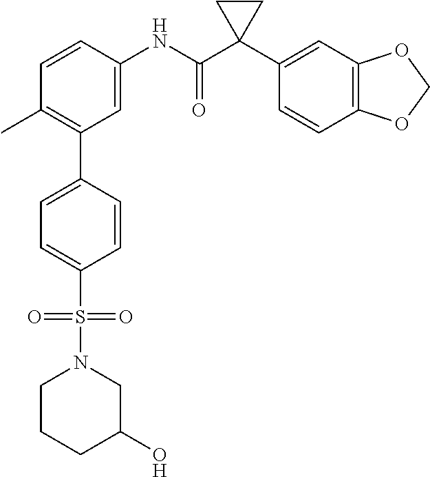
C1=C(NC(C2(C3=CC4=C(C=C3)OCO4)CC2)=O)C=CC(C)=C1C1=CC=C(S(=O)(=O)N2CCCC(O)C2)C=C1
